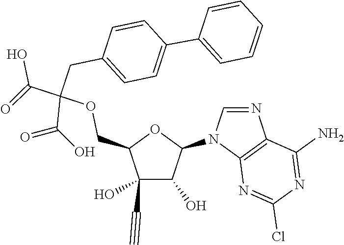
C12=C(N=C(Cl)N=C1N)N(C1OC(COC(C(=O)O)(C(=O)O)CC3=CC=C(C4=CC=CC=C4)C=C3)C(C#C)(O)C1O)C=N2
